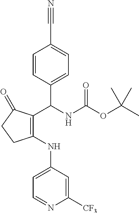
C1(C(NC(OC(C)(C)C)=O)C2=CC=C(C#N)C=C2)=C(NC2=CC=NC([CF3])=C2)CCC1=O
